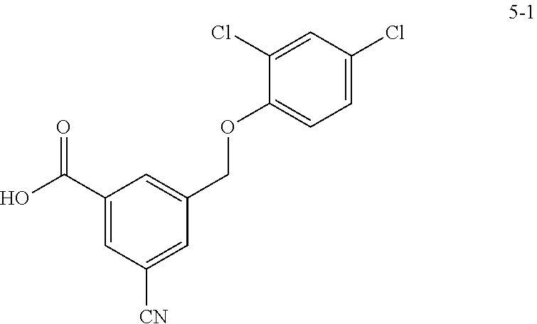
C1(C(O)=O)=CC([CN])=CC(COC2=CC=C(Cl)C=C2Cl)=C1
